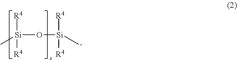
[Si]([R4])([R4])(C)O[Si]([R4])([R4])C
